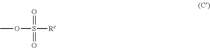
COS(=O)(=O)[Rc]
